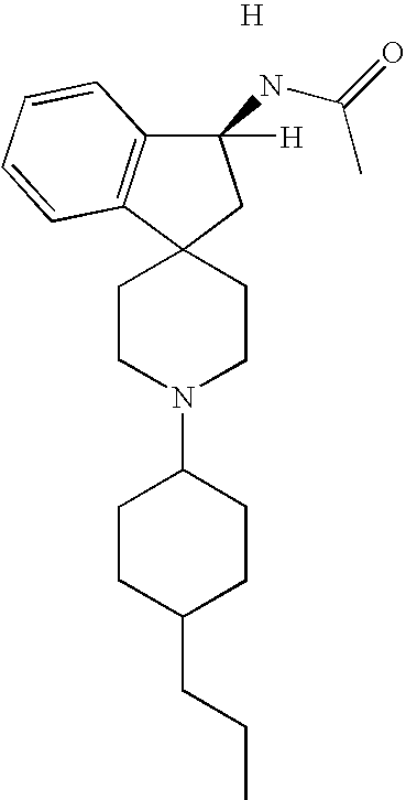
C12=C(C3(CC1([H])NC(=O)C)CCN(C1CCC(CCC)CC1)CC3)C=CC=C2.[H]
